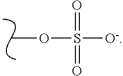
O=S(=O)([O-])OC
